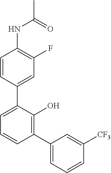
C1(NC(C)=O)=C(F)C=C(C2=CC=CC(C3=CC=CC([CF3])=C3)=C2O)C=C1
